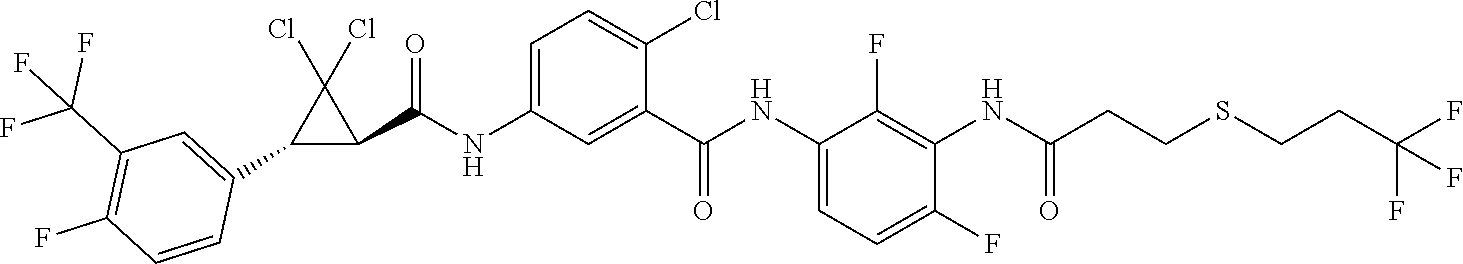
C1(NC(C2=CC(NC(C3C(Cl)(Cl)C3C3=CC(C(F)(F)F)=C(F)C=C3)=O)=CC=C2Cl)=O)=CC=C(F)C(NC(CCSCCC(F)(F)F)=O)=C1F
